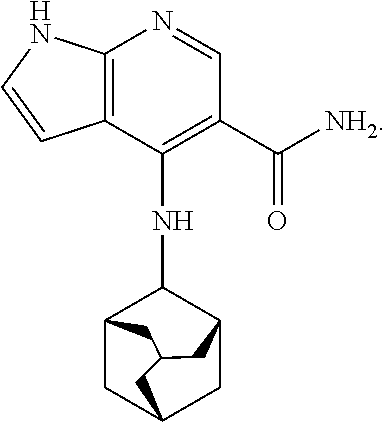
C12=C(C(NC3C4CC5CC3CC(C4)C5)=C(C([NH2])=O)C=N1)C=CN2
